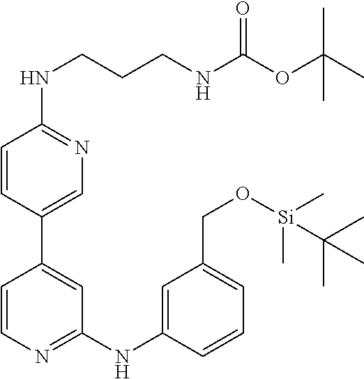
C1=CC(C2=CC(NC3=CC(CO[Si](C(C)(C)C)(C)C)=CC=C3)=NC=C2)=CN=C1NCCCNC(OC(C)(C)C)=O
